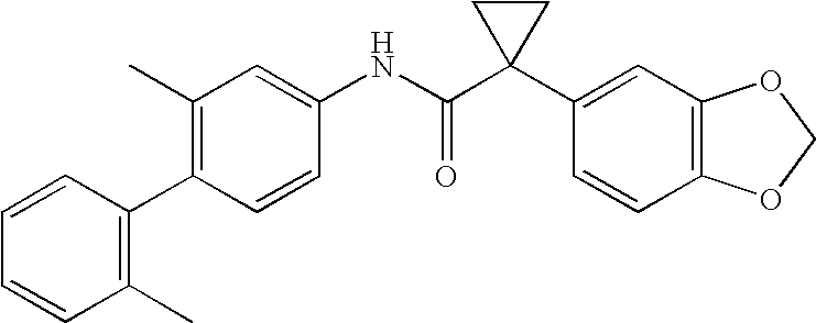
C1(C)=C(C2=C(C)C=CC=C2)C=CC(NC(C2(C3=CC4=C(C=C3)OCO4)CC2)=O)=C1
